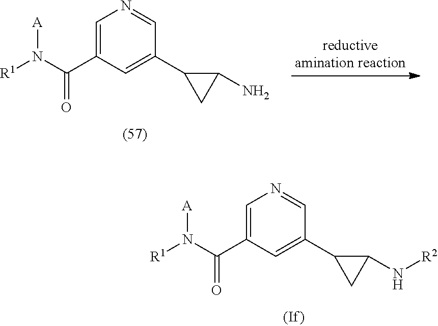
C1=C(C(N([R1])[A])=O)C=C(C2CC2N[R2])C=N1.C1=C(C(N([R1])[A])=O)C=C(C2CC2N)C=N1
